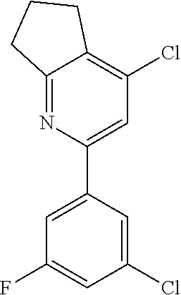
C12=NC(C3=CC(F)=CC(Cl)=C3)=CC(Cl)=C1CCC2
